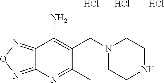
C12=NON=C1N=C(C)C(CN1CCNCC1)=C2N.Cl.Cl.Cl
